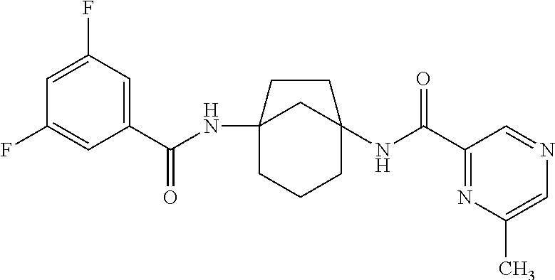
C12(NC(C3=CC(F)=CC(F)=C3)=O)CCCC(NC(C3=NC(C)=CN=C3)=O)(C1)CC2
